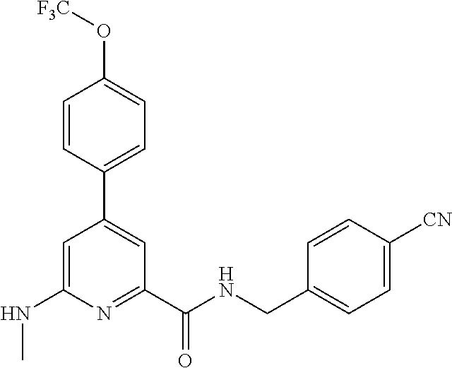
C1=CC(C2=CC(C(NCC3=CC=C([CN])C=C3)=O)=NC(NC)=C2)=CC=C1O[F3C]
